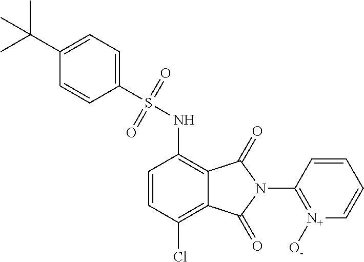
C1=CC(Cl)=C2C(=C1NS(C1=CC=C(C(C)(C)C)C=C1)(=O)=O)C(=O)N(C1=[N+]([O-])C=CC=C1)C2=O
